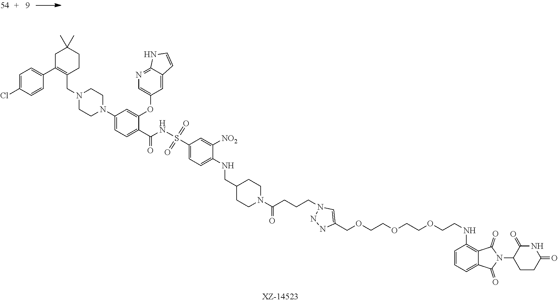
C1=C(Cl)C=CC(C2=C(CN3CCN(C4=CC=C(C(=O)NS(C5=CC=C(NCC6CCN(C(CCCN7NNC(COCCOCCOCCNC8=C9C(=CC=C8)C(=O)N(C8CCC(=O)NC8=O)C9=O)=C7)=O)CC6)C([NO2])=C5)(=O)=O)C(OC5=CN=C6C(=C5)C=CN6)=C4)CC3)CCC(C)(C)C2)=C1
